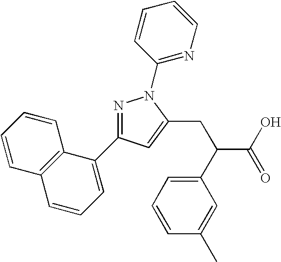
N1=C(C2=CC=CC3=C2C=CC=C3)C=C(CC(C(O)=O)C2=CC=CC(C)=C2)N1C1=NC=CC=C1
